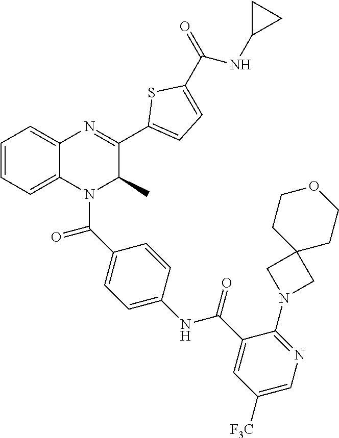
C1=CC=C2C(=C1)N=C(C1=CC=C(C(=O)NC3CC3)S1)C(C)N2C(C1=CC=C(NC(C2=CC([F3C])=CN=C2N2CC3(C2)CCOCC3)=O)C=C1)=O
